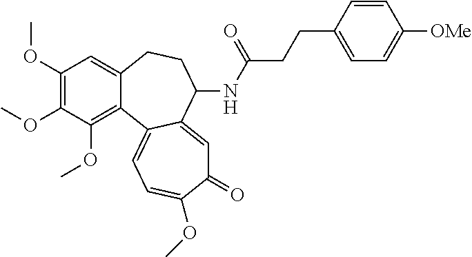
C1(OC)=C(OC)C(OC)=C2C(=C1)CCC(NC(CCC1=CC=C([OMe])C=C1)=O)C1=CC(=O)C(OC)=CC=C21
